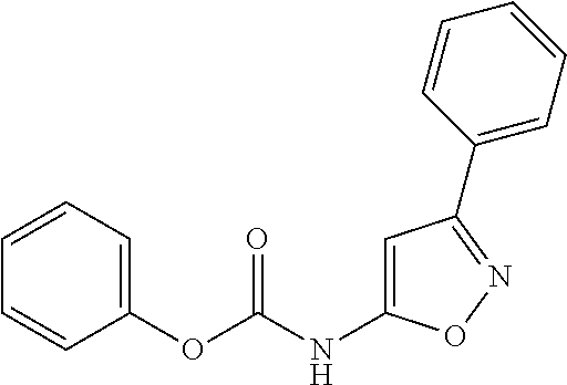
C1(OC(NC2=CC(C3=CC=CC=C3)=NO2)=O)=CC=CC=C1
